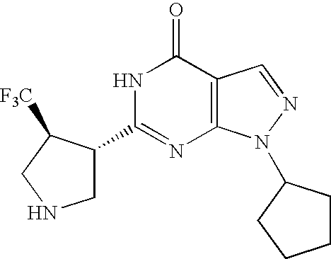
C1(C2CNCC2[F3C])=NC2=C(C(=O)N1)C=NN2C1CCCC1
